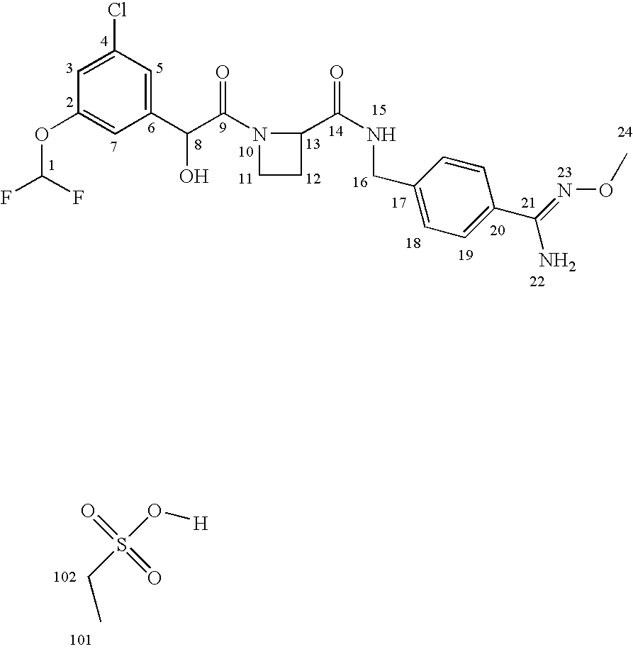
C(S(=O)(=O)O[H])C.O(C(F)F)C1=CC(C(C(N2CCC2C(NCC2=CC=C(C(=NOC)N)C=C2)=O)=O)O)=CC(Cl)=C1
